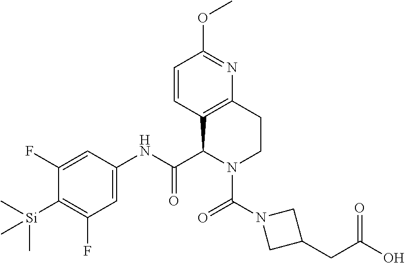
C1(F)=CC(NC(C2N(C(N3CC(CC(O)=O)C3)=O)CCC3=C2C=CC(OC)=N3)=O)=CC(F)=C1[Si](C)(C)C
